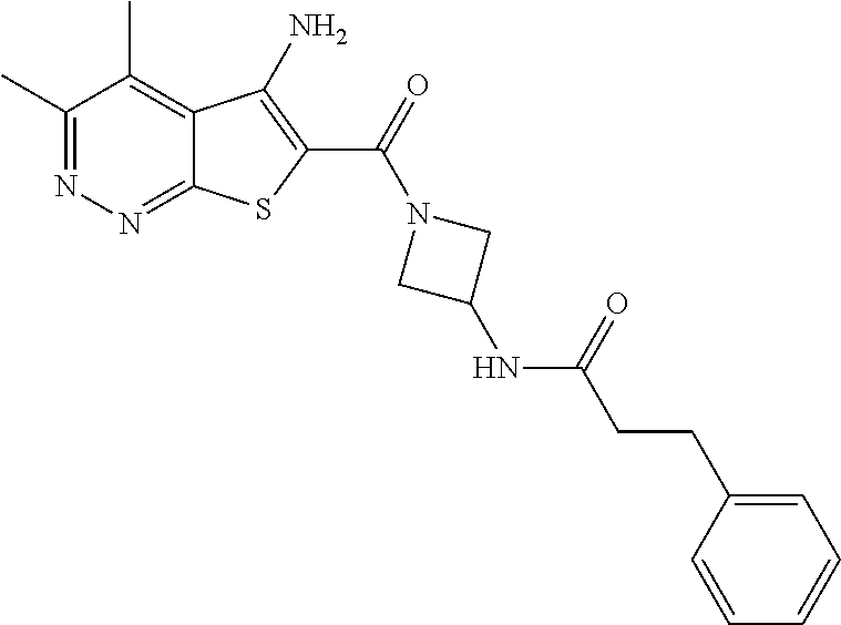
C1(C)=NN=C2C(=C1C)C(N)=C(C(=O)N1CC(NC(CCC3=CC=CC=C3)=O)C1)S2
